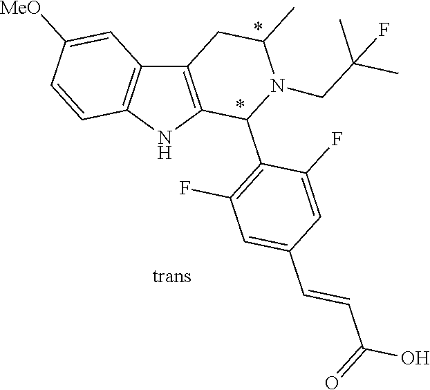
C12=C(NC3=C1C=C([MeO])C=C3)C(C1=C(F)C=C(C=CC(O)=O)C=C1F)N(CC(C)(C)F)C(C)C2
